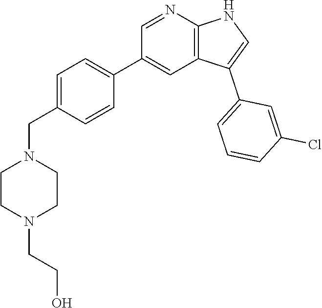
C1=NC2=C(C=C1C1=CC=C(CN3CCN(CCO)CC3)C=C1)C(C1=CC=CC(Cl)=C1)=CN2
